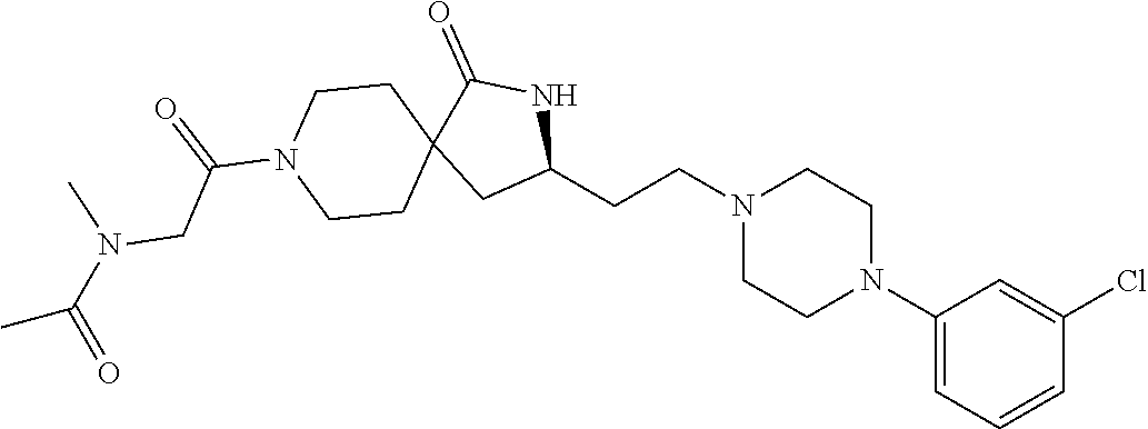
C1(N2CCN(CCC3NC(=O)C4(C3)CCN(C(=O)CN(C(C)=O)C)CC4)CC2)=CC=CC(Cl)=C1
